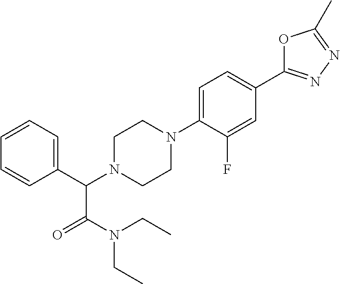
C1(C(N2CCN(C3=CC=C(C4=NN=C(C)O4)C=C3F)CC2)C(N(CC)CC)=O)=CC=CC=C1
